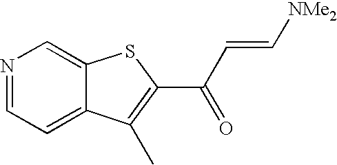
N1=CC=C2C(=C1)SC(C(C=C[NMe2])=O)=C2C
